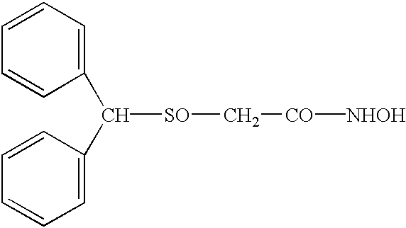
C(C1=CC=CC=C1)(C1=CC=CC=C1)[SO]C[CO][NHOH]
